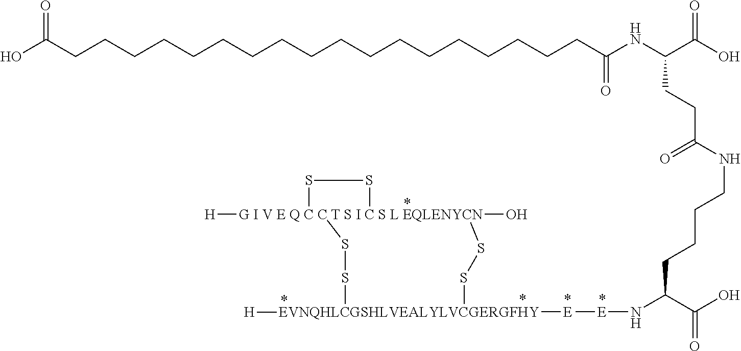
N(CCCCC(N[E][E][EVNQHLCGSHLVEALYLVCGERGFHY]1([H])SS[G I V E Q C C T S I C S L EQLENYCN]2(O)([H])(SS1)SS2)C(O)=O)C(CCC(NC(CCCCCCCCCCCCCCCCCCC(O)=O)=O)C(O)=O)=O
